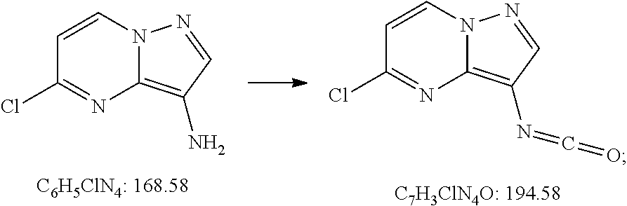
C1=CN2C(=C(N=C=O)C=N2)N=C1Cl.C1=CN2C(=C(N)C=N2)N=C1Cl
